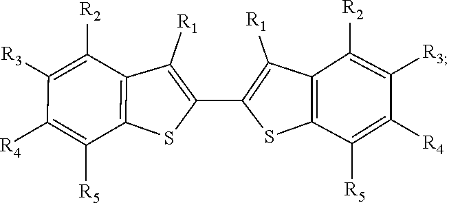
C12=C(C([R1])=C(C3=C([R1])C4=C(S3)C([R5])=C([R4])C([R3])=C4[R2])S1)C([R2])=C([R3])C([R4])=C2[R5]
